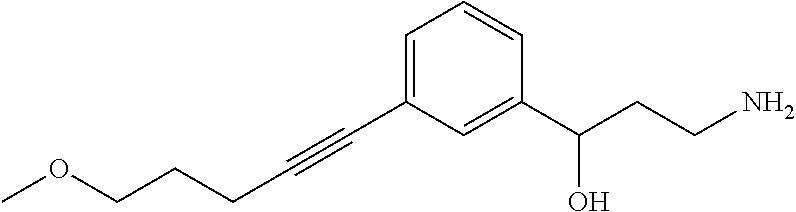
C(CC#CC1=CC=CC(C(CCN)O)=C1)COC
